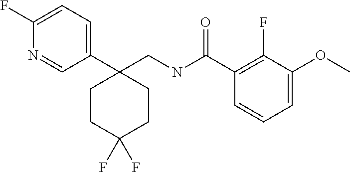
C1=C(F)N=CC(C2(CNC(C3=C(F)C(OC)=CC=C3)=O)CCC(F)(F)CC2)=C1
